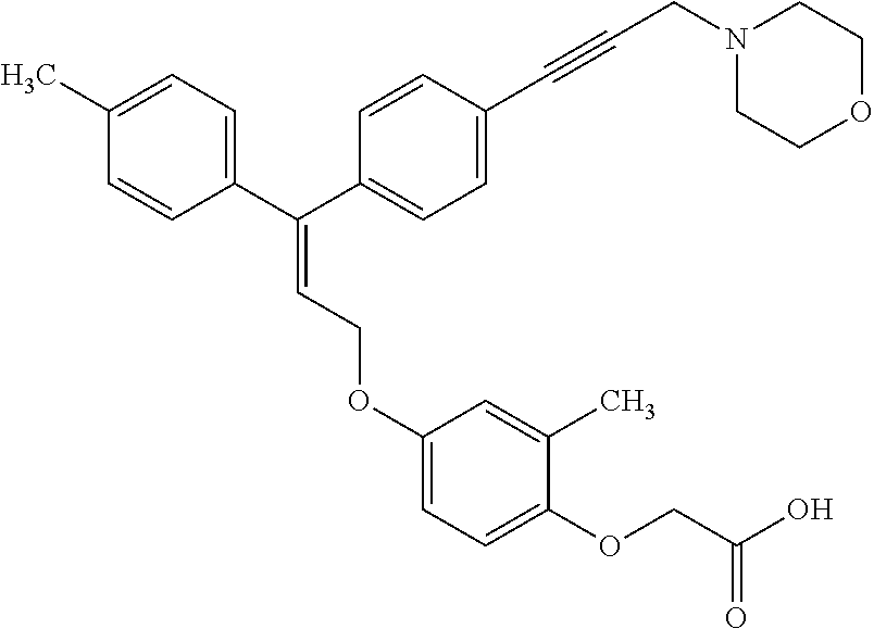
C1(C)=CC=C(C(C2=CC=C(C#CCN3CCOCC3)C=C2)=CCOC2=CC=C(OCC(O)=O)C(C)=C2)C=C1
